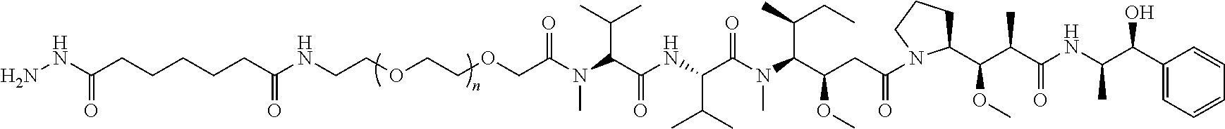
C1(C(C(NC(C(C(C2CCCN2C(CC(C(N(C(C(NC(C(N(C(COCCOCCNC(CCCCCC(NN)=O)=O)=O)C)C(C)C)=O)C(C)C)=O)C)C(C)CC)OC)=O)OC)C)=O)C)O)=CC=CC=C1
